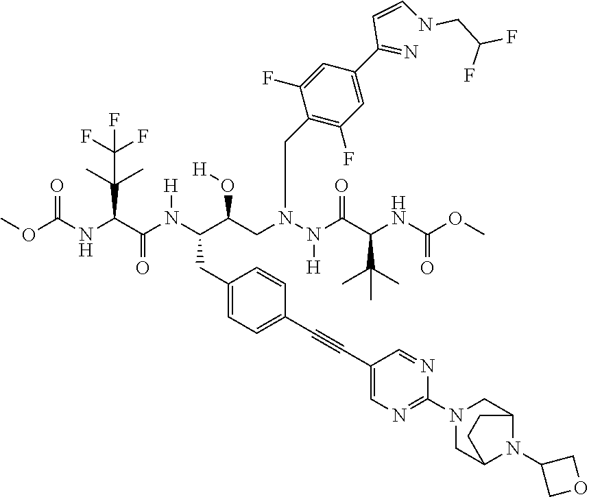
C1(CC(C(CN(N(C(C(NC(OC)=O)C(C)(C)C)=O)[H])CC2=C(F)C=C(C(=N)C=CNCC(F)F)C=C2F)O[H])N(C(C(NC(OC)=O)C(C)(C)C(F)(F)F)=O)[H])=CC=C(C#CC2=CN=C(N3CC4N(C5COC5)C(C3)CC4)N=C2)C=C1
